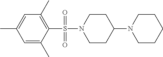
C1=C(C)C=C(C)C(S(N2CCC(N3CCCCC3)CC2)(=O)=O)=C1C
